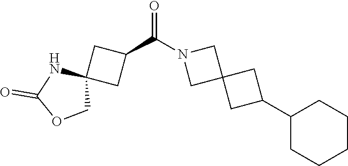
N1(C(C2CC3(C2)NC(=O)OC3)=O)CC2(C1)CC(C1CCCCC1)C2
